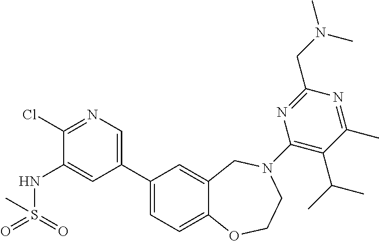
C1(Cl)=NC=C(C2=CC=C3C(=C2)CN(C2=C(C(C)C)C(C)=NC(CN(C)C)=N2)CCO3)C=C1NS(=O)(=O)C
